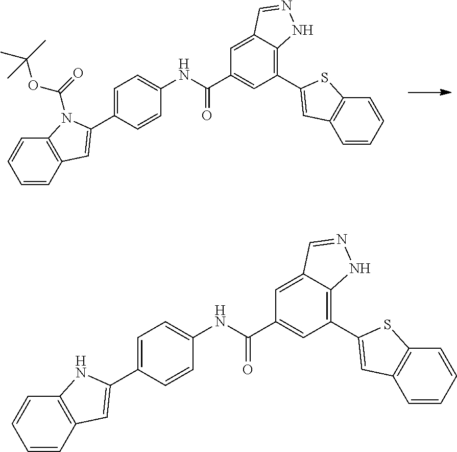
C1=CC2=C(C=C1)N(C(=O)OC(C)(C)C)C(C1=CC=C(NC(C3=CC(C4=CC5=C(C=CC=C5)S4)=C4C(=C3)C=NN4)=O)C=C1)=C2.C1=CC2=C(C=C1)NC(C1=CC=C(NC(C3=CC(C4=CC5=C(C=CC=C5)S4)=C4C(=C3)C=NN4)=O)C=C1)=C2
